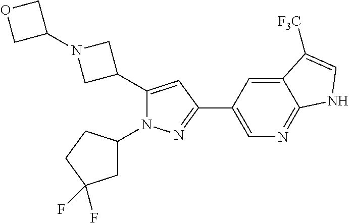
C1(C2CN(C3COC3)C2)=CC(C2=CN=C3C(=C2)C([F3C])=CN3)=NN1C1CC(F)(F)CC1
